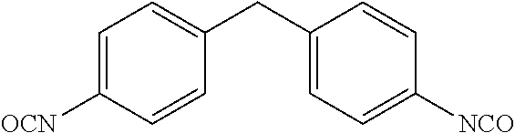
C1=CC([OCN])=CC=C1CC1=CC=C([NCO])C=C1
